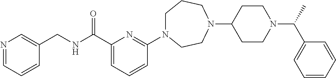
C1N(C2=NC(C(NCC3=CN=CC=C3)=O)=CC=C2)CCN(C2CCN(C(C3=CC=CC=C3)C)CC2)CC1
